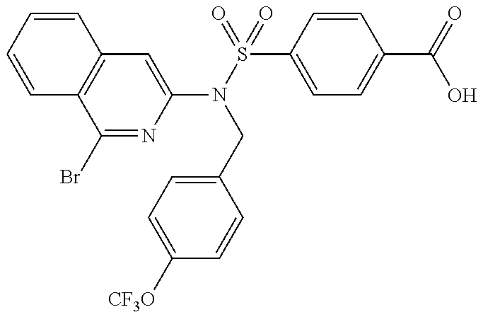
C1(N(S(=O)(C2=CC=C(C(=O)O)C=C2)=O)CC2=CC=C([CF3O])C=C2)=CC2=C(C(Br)=N1)C=CC=C2
